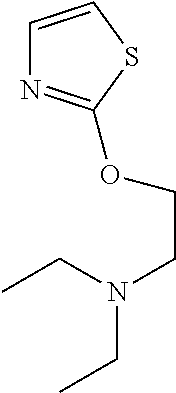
C1=CSC(OCCN(CC)CC)=N1
